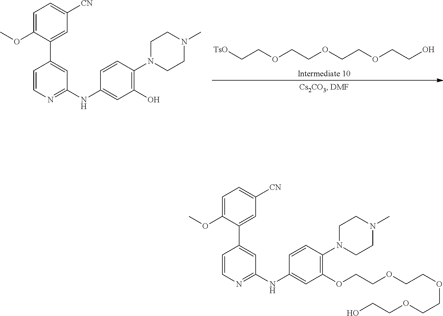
[TsO]CCOCCOCCOCCO.C1=C(OC)C(C2=CC(NC3=CC(O)=C(N4CCN(C)CC4)C=C3)=NC=C2)=CC([CN])=C1.C1=C(OC)C(C2=CC(NC3=CC(OCCOCCOCCOCCO)=C(N4CCN(C)CC4)C=C3)=NC=C2)=CC([CN])=C1
